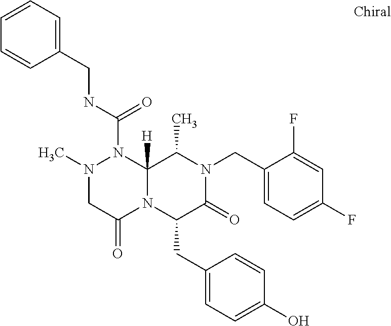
N(C(=O)N1N(C)CC(=O)N2C1([H])C(C)N(CC1=CC=C(F)C=C1F)C(=O)C2CC1=CC=C(O)C=C1)CC1=CC=CC=C1
